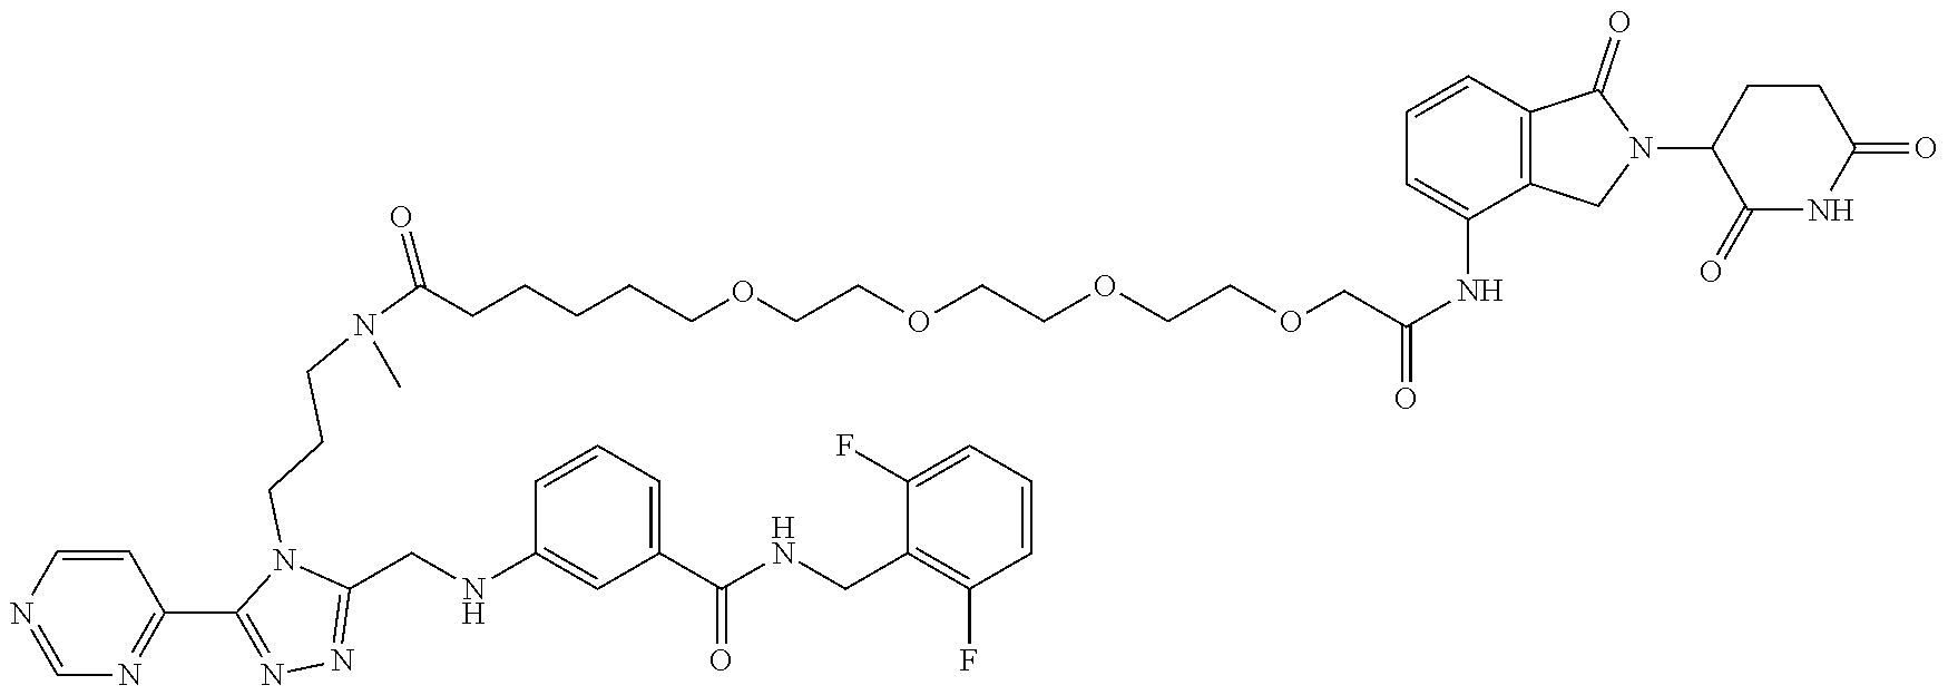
C(CCCCCOCCOCCOCCOCC(NC1=CC=CC2=C1CN(C1C(=O)NC(=O)CC1)C2=O)=O)(N(CCCN1C(CNC2=CC(C(NCC3=C(F)C=CC=C3F)=O)=CC=C2)=NN=C1C1=NC=NC=C1)C)=O
